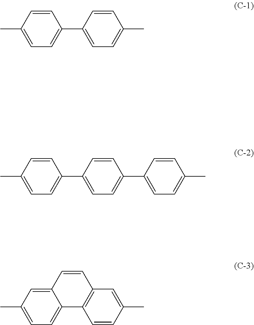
C1(C2=CC=C(C)C=C2)=CC=C(C)C=C1.C1(C2=CC=C(C3=CC=C(C)C=C3)C=C2)=CC=C(C)C=C1.C12=CC=C(C)C=C1C=CC1=C2C=CC(C)=C1
